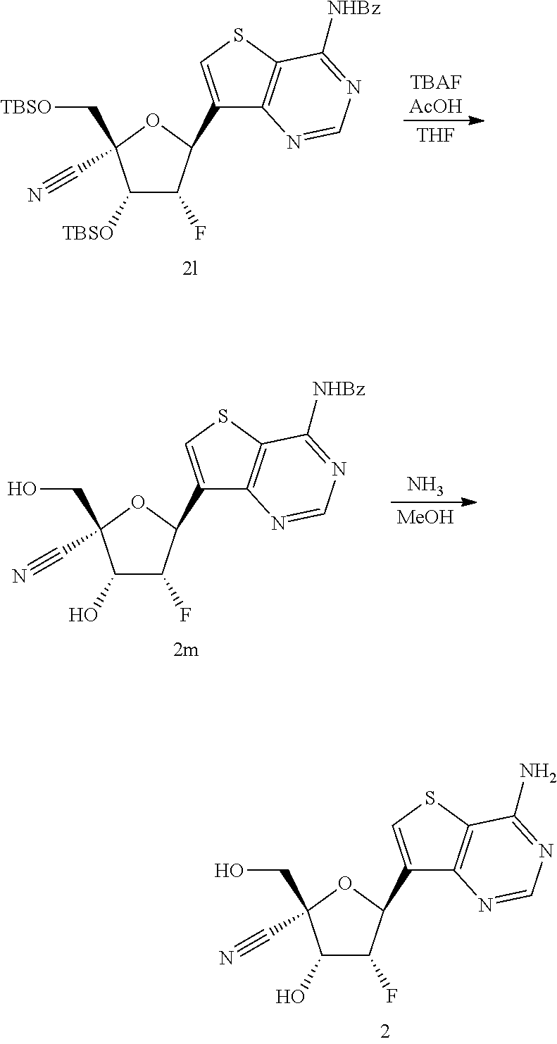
N.[MeOH].C12=C(SC=C1C1C(F)C(O)C(CO)(C#N)O1)C([NHBz])=NC=N2.C12=C(SC=C1C1C(F)C(O)C(CO)(C#N)O1)C(N)=NC=N2.[TBAFAcOH].[THF].C12=C(SC=C1C1C(F)C([TBSO])C(C[TBSO])(C#N)O1)C([NHBz])=NC=N2
